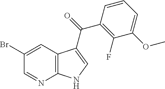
C1=NC2=C(C=C1Br)C(C(=O)C1=C(F)C(OC)=CC=C1)=CN2
